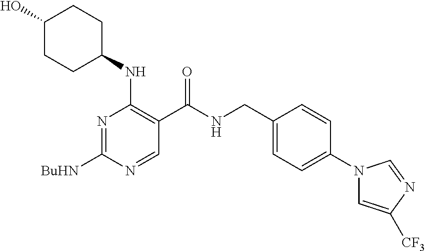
[BuHN]C1=NC(NC2CCC(O)CC2)=C(C(NCC2=CC=C(N3C=C([CF3])N=C3)C=C2)=O)C=N1
